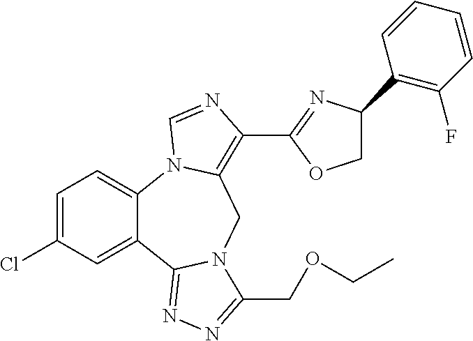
C1=C(Cl)C=C2C(=C1)N1C(=C(C3=NC(C4=C(F)C=CC=C4)CO3)N=C1)CN1C2=NN=C1COCC
